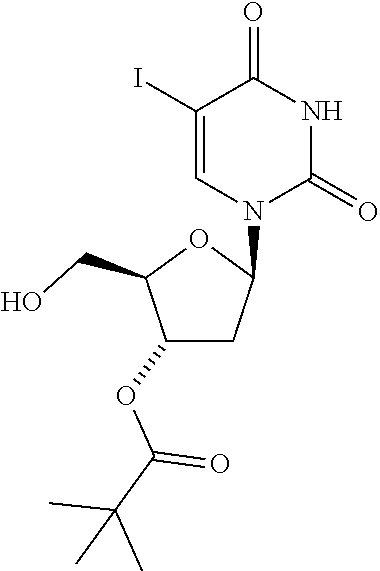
C1(OC(=O)C(C)(C)C)CC(N2C(=O)NC(=O)C(I)=C2)OC1CO
